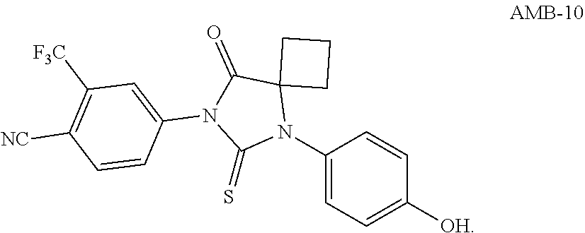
C12(N(C3=CC=C([OH])C=C3)C(=S)N(C3=CC([F3C])=C([NC])C=C3)C1=O)CCC2
